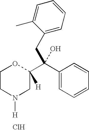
C1CN([H])CC(C(CC2=CC=CC=C2C)(C2=CC=CC=C2)O)([H])O1.Cl
